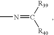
CN=C([R40])[R39]
